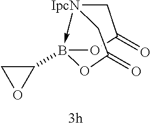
[IpcN]12->B(C3CO3)(OC(=O)C1)OC(=O)C2
